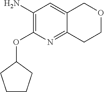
C1(N)=C(OC2CCCC2)N=C2C(=C1)COCC2
